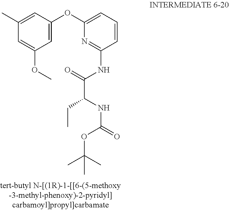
C1=C(OC)C=C(OC2=CC=CC(NC(=O)C(NC(=O)OC(C)(C)C)CC)=N2)C=C1C
